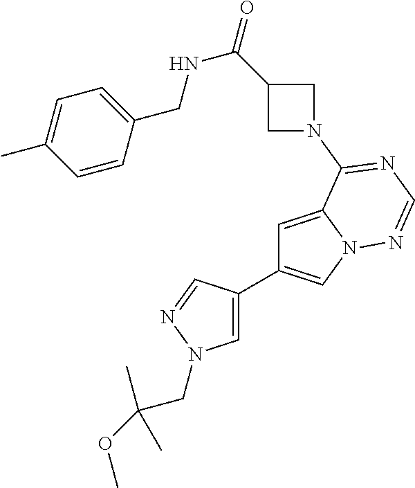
C1=C(C2=CN3C(=C2)C(N2CC(C(=O)NCC4=CC=C(C)C=C4)C2)=NC=N3)C=NN1CC(OC)(C)C
